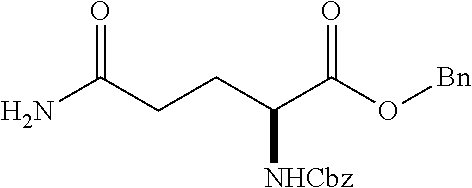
NC(CCC(C(O[Bn])=O)[NHCbz])=O
